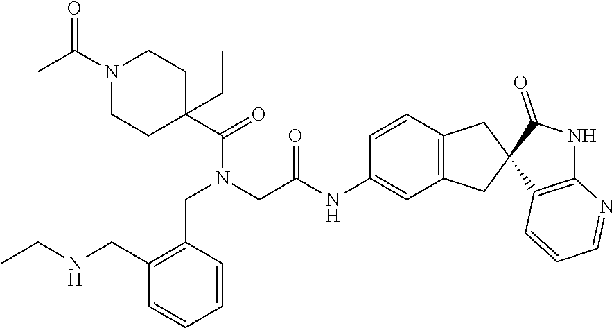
C1=CC(CN(C(C2(CC)CCN(C(C)=O)CC2)=O)CC(NC2=CC3=C(C=C2)CC2(C3)C3=C(NC2=O)N=CC=C3)=O)=C(CNCC)C=C1
